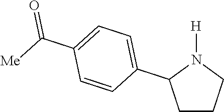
C1CCN([H])C1C1=CC=C(C([Me])=O)C=C1
